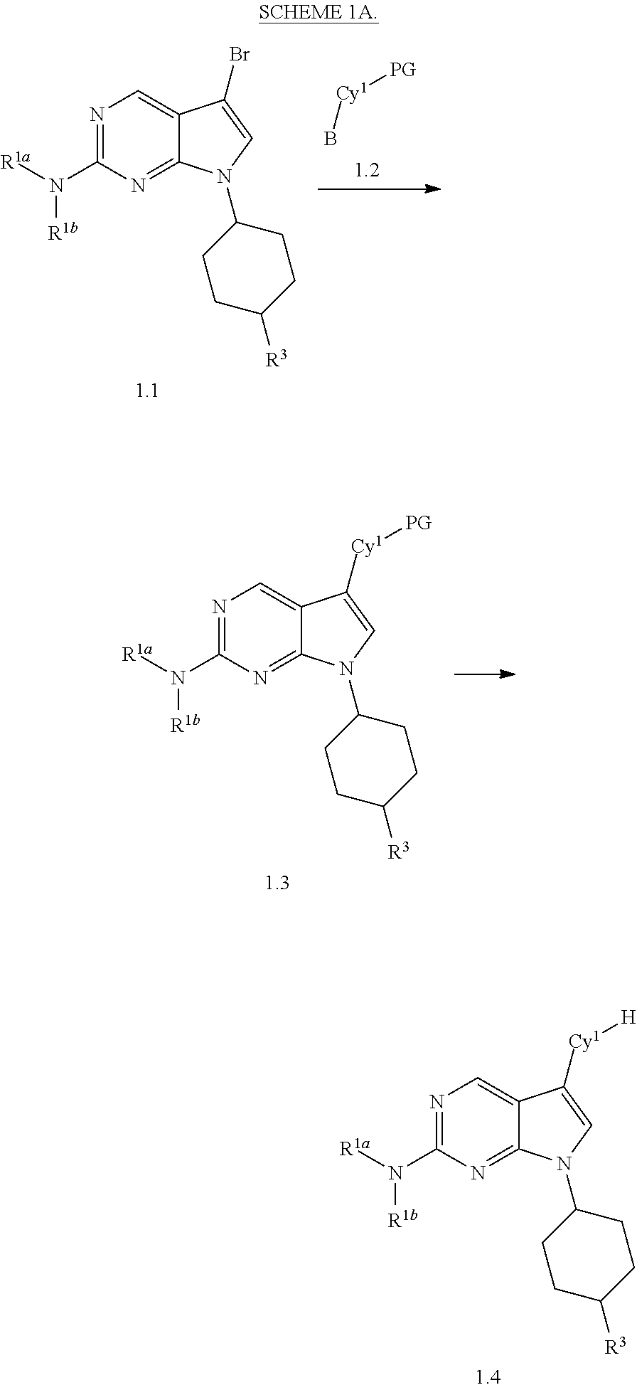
B[Cy1][PG].[R1a]N(C1=NC=C2C(=N1)N(C1CCC([R3])CC1)C=C2Br)[R1b].[R1a]N(C1=NC=C2C(=N1)N(C1CCC([R3])CC1)C=C2[Cy1][PG])[R1b].[R1a]N(C1=NC=C2C(=N1)N(C1CCC([R3])CC1)C=C2[Cy1][H])[R1b]
